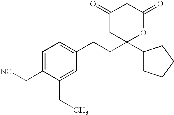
C1=C(C[NC])C(CC)=CC(CCC2(C3CCCC3)OC(=O)CC(=O)C2)=C1
